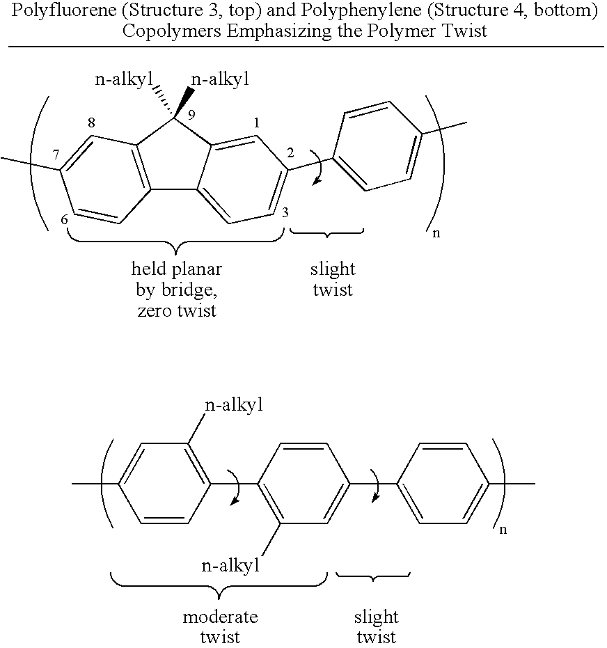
C1=CC(C2=C([n-alkyl])C=C(C3=CC=C(C)C=C3)C=C2)=C([n-alkyl])C=C1C.C12=C(C([n-alkyl])([n-alkyl])C3=CC(C4=CC=C(C)C=C4)=CC=C13)C=C(C)C=C2
